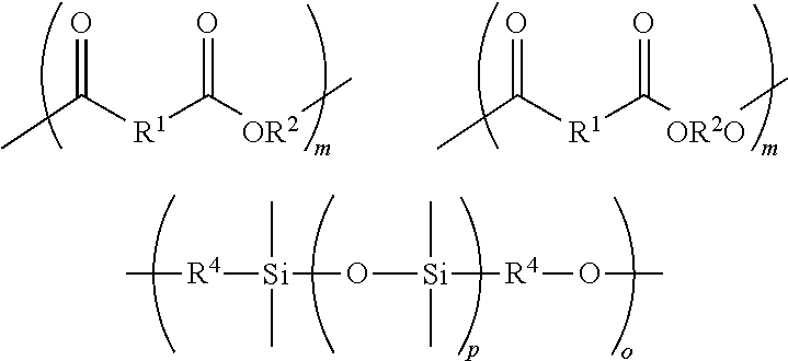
C[R4][Si](O[Si]([R4]OC)(C)C)(C)C.CC([R1]C([OR2O]C)=O)=O.CC([R1]C([OR2]C)=O)=O
